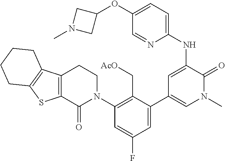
C1(OC2CN(C)C2)=CC=C(NC2=CC(C3=CC(F)=CC(N4CCC5=C(C4=O)SC4=C5CCCC4)=C3C[AcO])=CN(C)C2=O)N=C1
